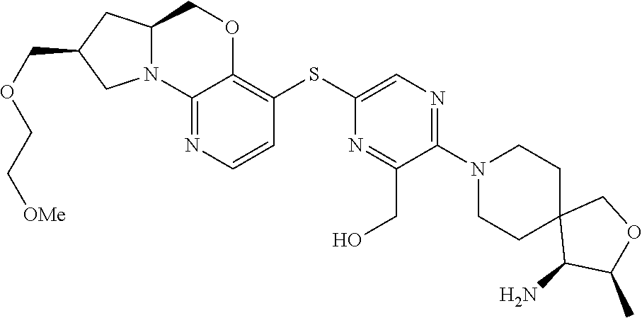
C1(N2CCC3(C(N)C(C)OC3)CC2)=NC=C(SC2=C3OCC4CC(COCC[OMe])CN4C3=NC=C2)N=C1CO
